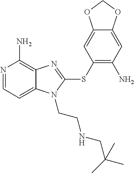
N1=CC=C2C(=C1N)N=C(SC1=C(N)C=C3C(=C1)OCO3)N2CCNCC(C)(C)C
